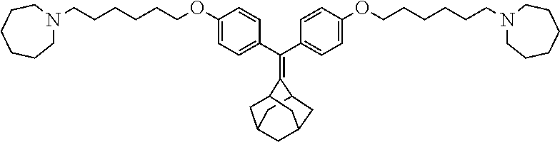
C(C1=CC=C(OCCCCCCN2CCCCCC2)C=C1)(C1=CC=C(OCCCCCCN2CCCCCC2)C=C1)=C1C2CC3CC(C2)CC1C3
